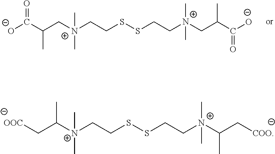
[O-]C(C(C[N+](CCSSCC[N+](CC(C([O-])=O)C)(C)C)(C)C)C)=O.[OOC]CC([N+](CCSSCC[N+](C(C[COO])C)(C)C)(C)C)C
